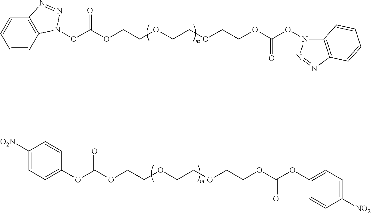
C12=C(C=CC=C1)N=NN2OC(OCCOCCOCCOC(ON1C2=C(N=N1)C=CC=C2)=O)=O.C1(OC(OCCOCCOCCOC(OC2=CC=C([NO2])C=C2)=O)=O)=CC=C([O2N])C=C1
